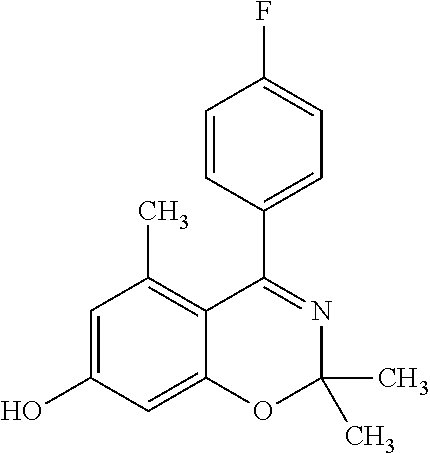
C1=C(O)C=C2C(=C1C)C(C1=CC=C(F)C=C1)=NC(C)(C)O2
